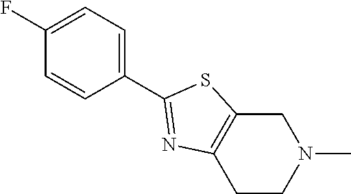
C1C2=C(CCN1C)N=C(C1=CC=C(F)C=C1)S2
